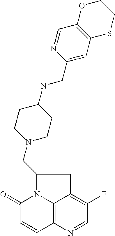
C12=C3N=CC(F)=C1CC(CN1CCC(NCC4=CC5=C(C=N4)OCCS5)CC1)N2C(=O)C=C3
